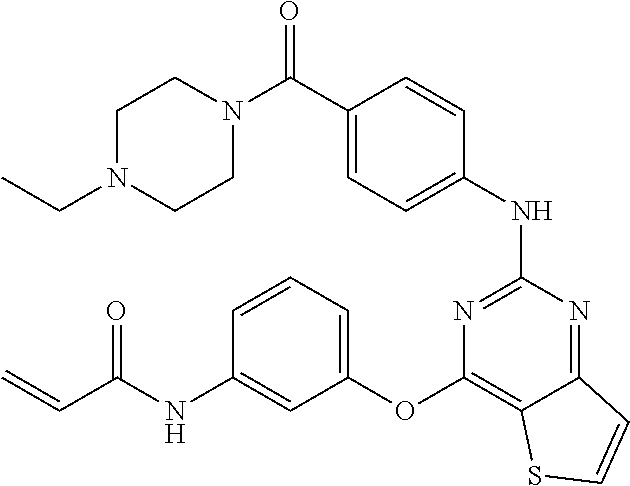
C(C1=CC=C(NC2=NC(OC3=CC=CC(NC(C=C)=O)=C3)=C3C(=N2)C=CS3)C=C1)(N1CCN(CC)CC1)=O
